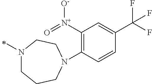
N1(C)CCCN(C2=C([N+](=O)[O-])C=C(C(F)(F)F)C=C2)CC1
